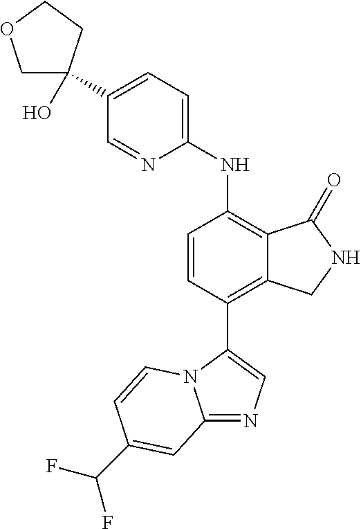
C1(C2(O)COCC2)=CC=C(NC2=C3C(=C(C4=CN=C5N4C=CC(C(F)F)=C5)C=C2)CNC3=O)N=C1
